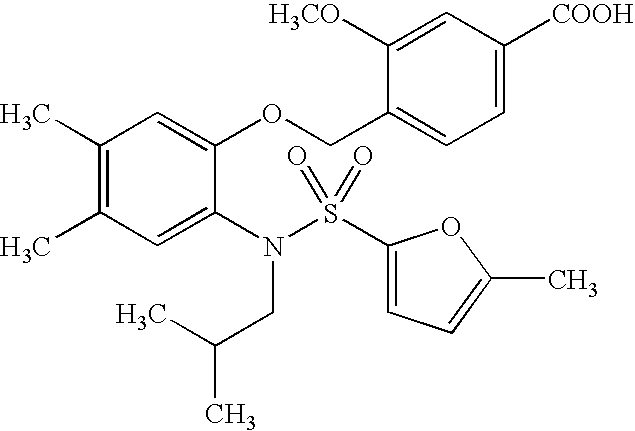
C1(C)=C(C)C=C(N(CC(C)C)S(=O)(=O)C2=CC=C(C)O2)C(OCC2=CC=C([COOH])C=C2[H3CO])=C1
